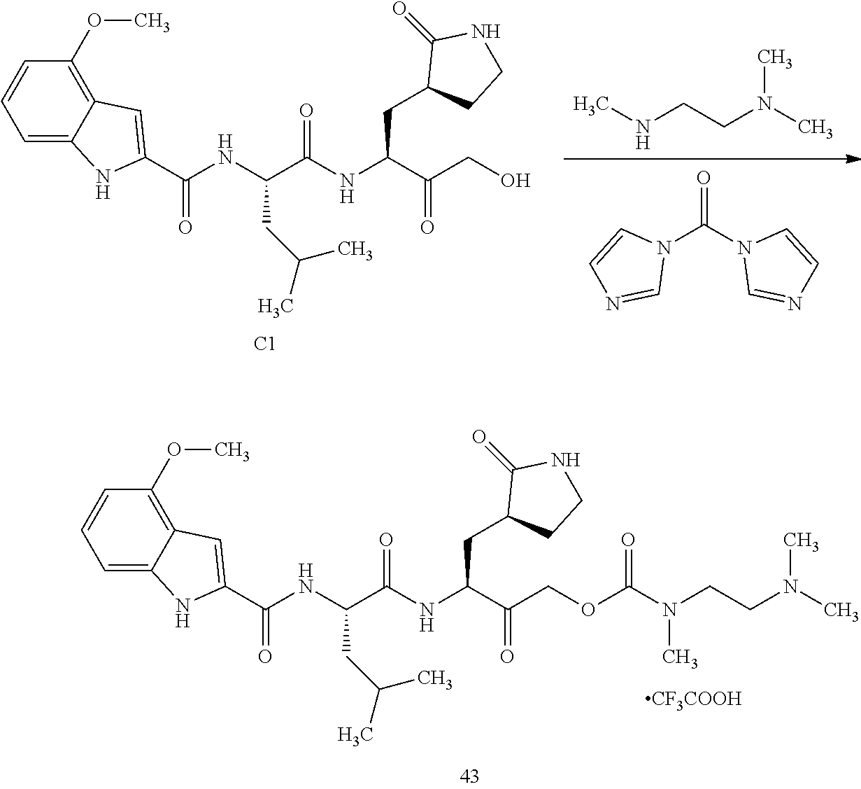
CNCCN(C)C.O=C(N1C=CN=C1)N1C=CN=C1.C1(OC)=C2C(=CC=C1)NC(C(NC(C(NC(C(CO)=O)CC1CCNC1=O)=O)CC(C)C)=O)=C2.[C1].C1(OC)=C2C(=CC=C1)NC(C(NC(C(NC(C(COC(=O)N(CCN(C)C)C)=O)CC1CCNC1=O)=O)CC(C)C)=O)=C2.[CF3COOH]
